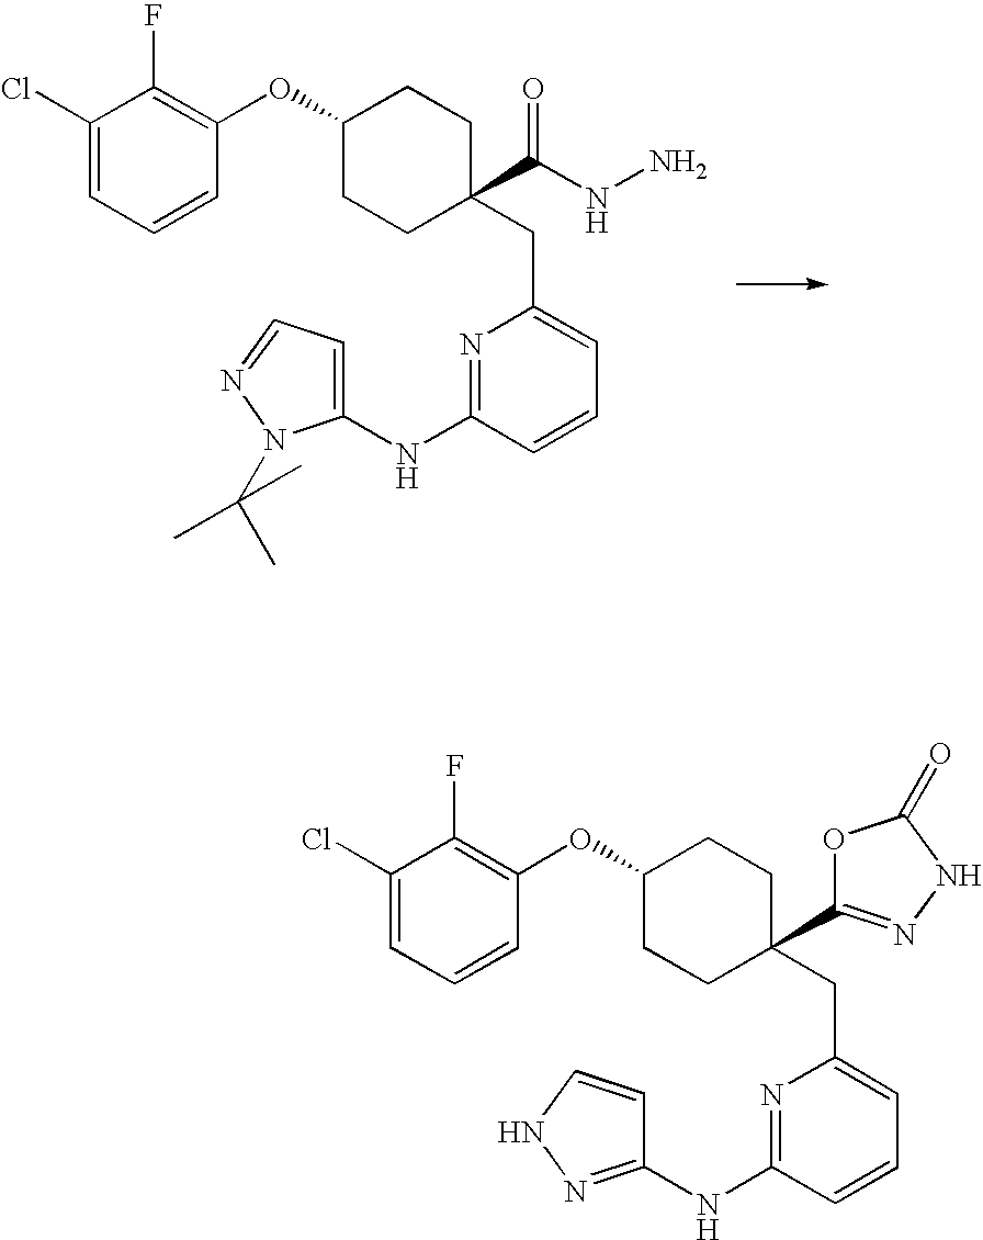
C1(Cl)=CC=CC(OC2CCC(C(NN)=O)(CC3=CC=CC(NC4=CC=NN4C(C)(C)C)=N3)CC2)=C1F.C1(Cl)=CC=CC(OC2CCC(C3=NNC(=O)O3)(CC3=CC=CC(NC4=NNC=C4)=N3)CC2)=C1F
